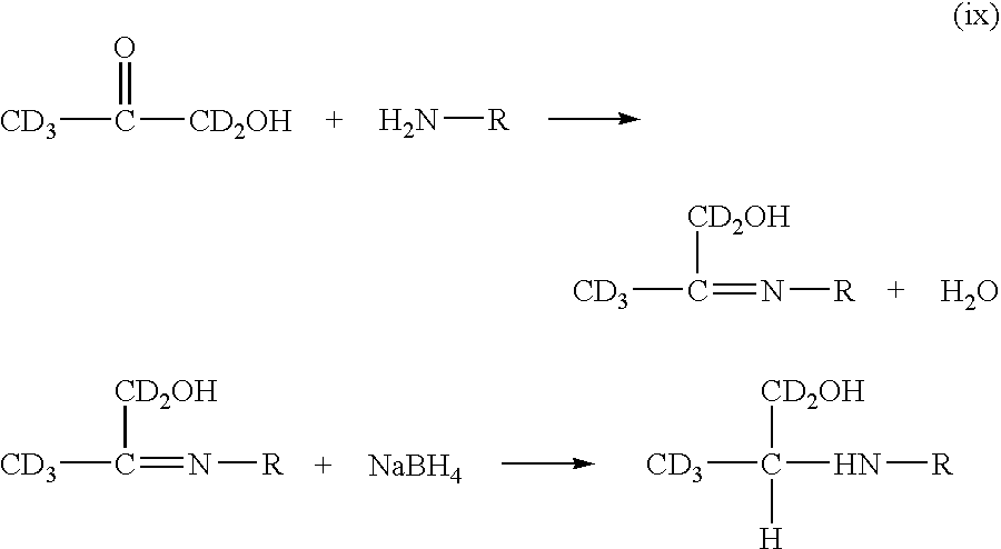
[CD3]C([CD2OH])=O.N[R].[CD3]C(=N[R])[CD2OH].O.[CD3]C(=N[R])[CD2OH].[NaBH4].[CD3]C(N[R])([CD2OH])[H]
